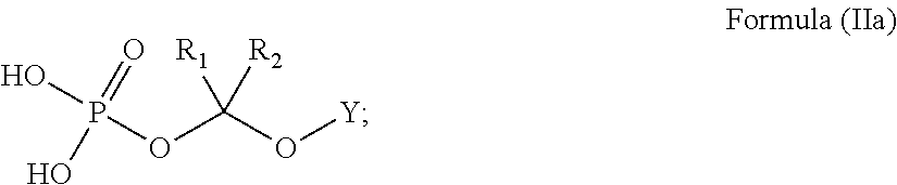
C([R1])([R2])(O[Y])OP(O)(=O)O
